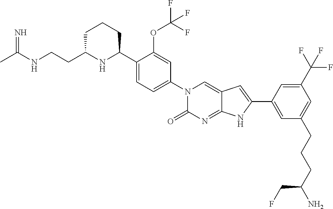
CC(NCCC1NC(C2=CC=C(N3C(=O)N=C4C(=C3)C=C(C3=CC(CCCC(N)CF)=CC(C(F)(F)F)=C3)N4)C=C2OC(F)(F)F)CCC1)=N
